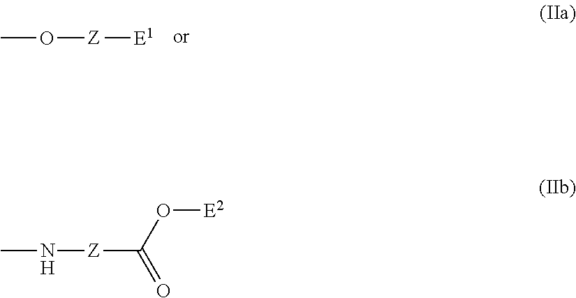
CN[Z]C(O[E2])=O.CO[Z][E1]
